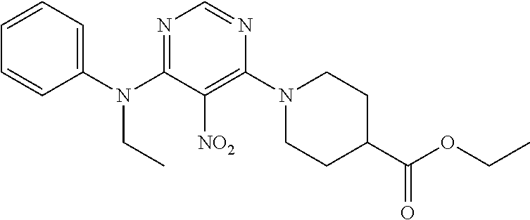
N1=C(N(C2=CC=CC=C2)CC)C([NO2])=C(N2CCC(C(OCC)=O)CC2)N=C1
